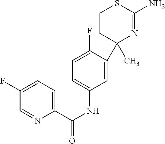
C1=C(F)C(C2(C)N=C(N)SCC2)=CC(NC(=O)C2=CC=C(F)C=N2)=C1
